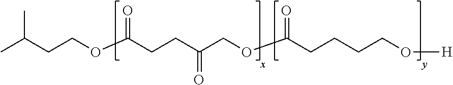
CC(CCOC(CCC(COC(CCCCO[H])=O)=O)=O)C
